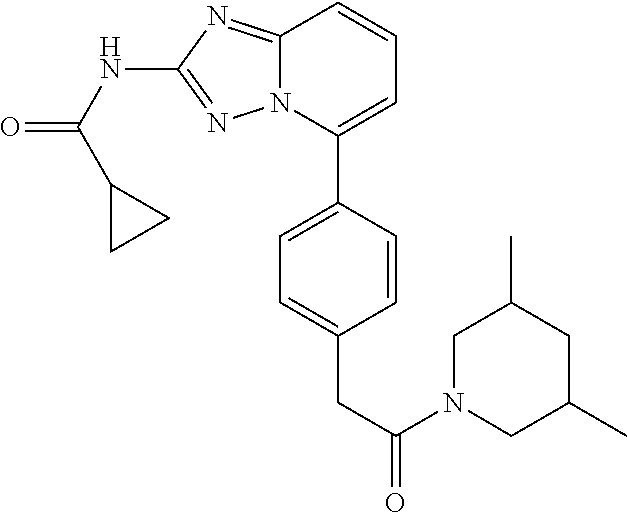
C12=NC(NC(=O)C3CC3)=NN1C(C1=CC=C(CC(=O)N3CC(C)CC(C)C3)C=C1)=CC=C2
